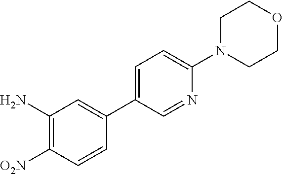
C1=C(C2=CC(N)=C([O2N])C=C2)C=NC(N2CCOCC2)=C1
